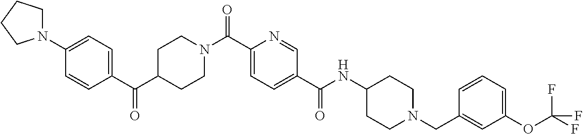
C1CN(C(C2=CC=C(C(=O)NC3CCN(CC4=CC(OC(F)(F)F)=CC=C4)CC3)C=N2)=O)CCC1C(C1=CC=C(N2CCCC2)C=C1)=O
